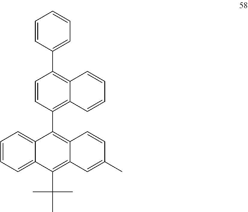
C1=CC=C2C(=C1)C(C1=C3C(=C(C4=CC=CC=C4)C=C1)C=CC=C3)=C1C(=C2C(C)(C)C)C=C(C)C=C1
